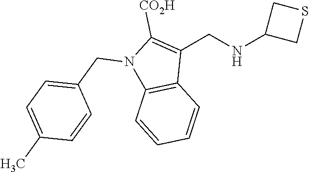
N1(CC2=CC=C(C)C=C2)C2=C(C(CNC3CSC3)=C1[CO2H])C=CC=C2
